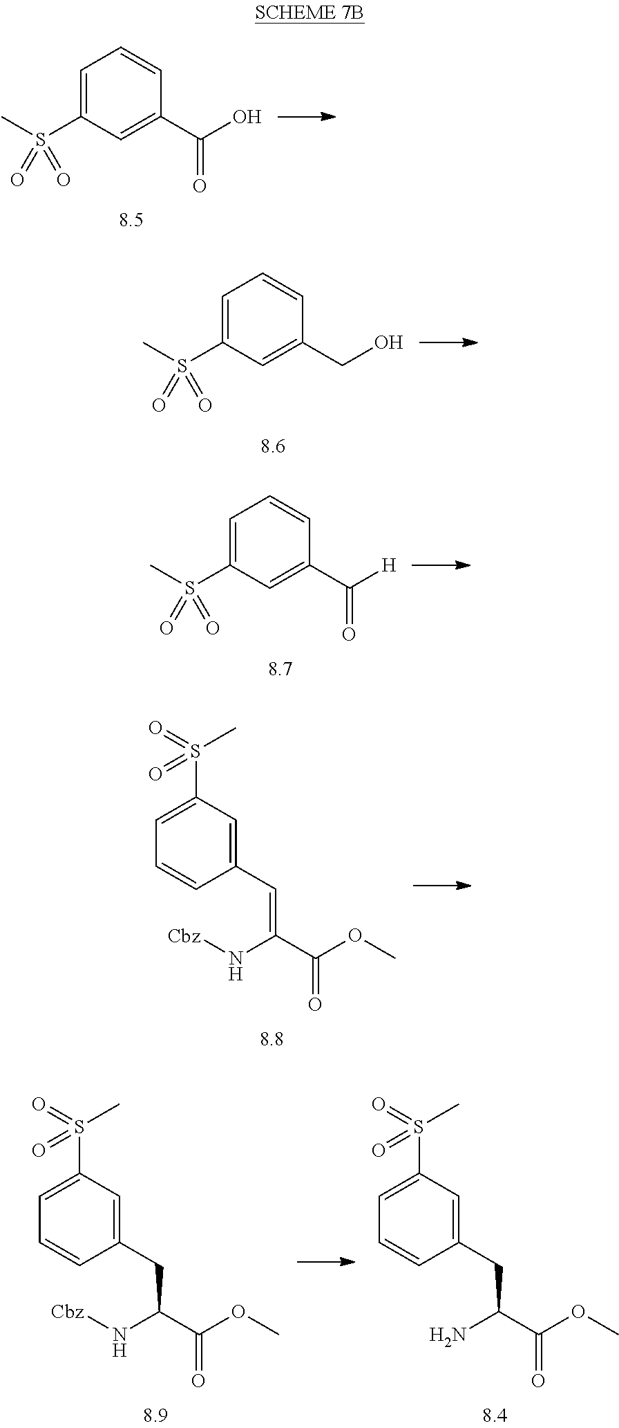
C1=C(S(C)(=O)=O)C=C(C(O)=O)C=C1.C1=C(S(C)(=O)=O)C=C(CO)C=C1.C1=C(S(C)(=O)=O)C=C(C([H])=O)C=C1.C1=C(S(C)(=O)=O)C=C(C=C(N[Cbz])C(=O)OC)C=C1.C1=C(S(C)(=O)=O)C=C(CC(N[Cbz])C(=O)OC)C=C1.C1=C(S(C)(=O)=O)C=C(CC(N)C(=O)OC)C=C1
